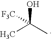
CC(C)(O)[F3C]
